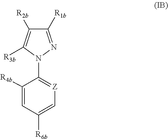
C1([R4b])=CC([R6b])=C[Z]=C1N1N=C([R1b])C([R2b])=C1[R3b]
